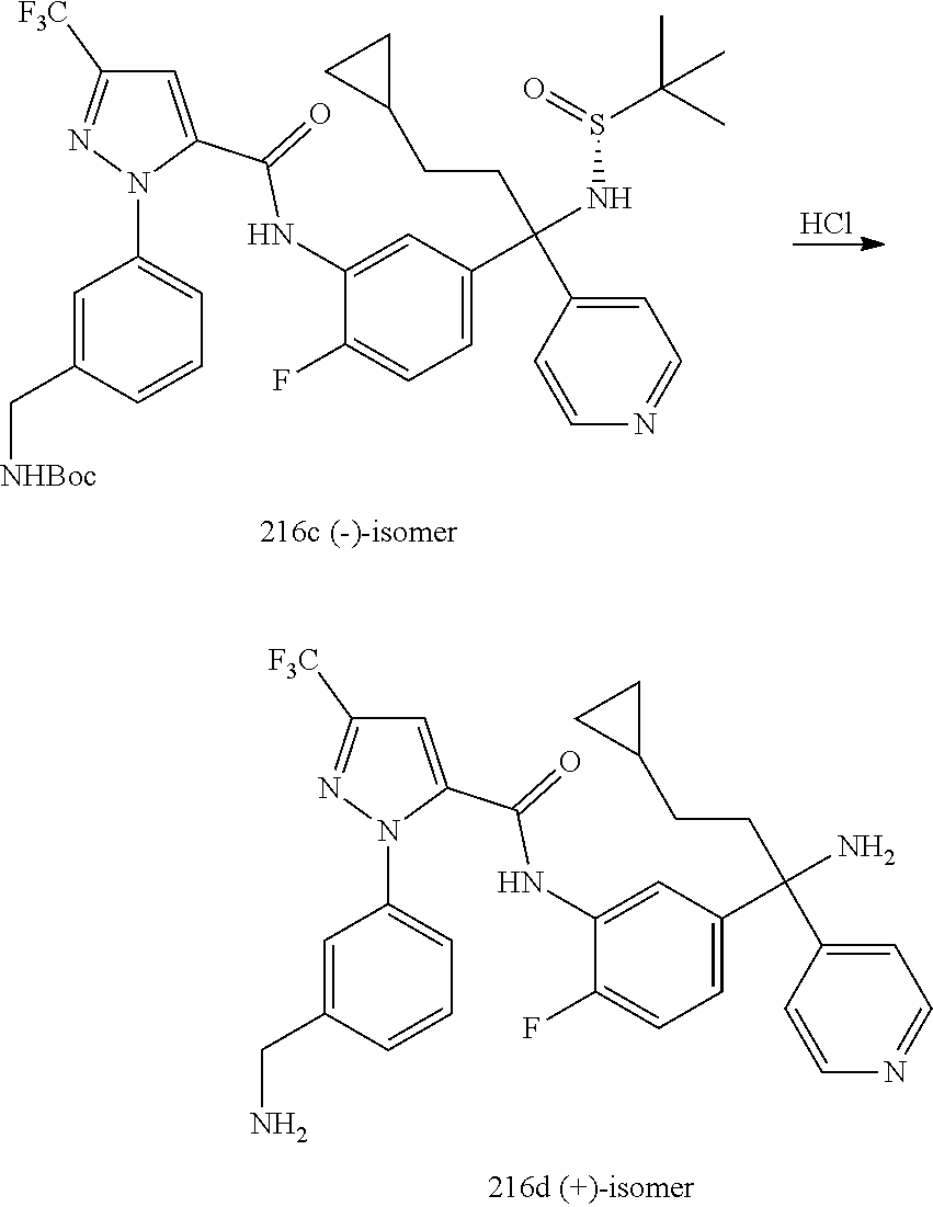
Cl.C1=C(C(=O)NC2=CC(C(NS(C(C)(C)C)=O)(CCC3CC3)C3=CC=NC=C3)=CC=C2F)N(C2=CC=CC(C[NHBoc])=C2)N=C1[F3C].C1=C(C(=O)NC2=CC(C(N)(CCC3CC3)C3=CC=NC=C3)=CC=C2F)N(C2=CC=CC(CN)=C2)N=C1[F3C]
